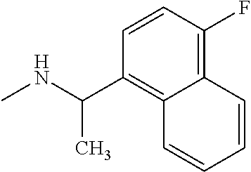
N(C)C(C)C1=C2C(=C(F)C=C1)C=CC=C2
